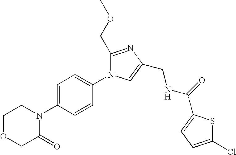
C1OCC(=O)N(C2=CC=C(N3C(COC)=NC(CNC(=O)C4=CC=C(Cl)S4)=C3)C=C2)C1
